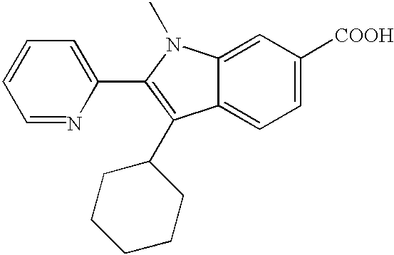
C1=C2C(=CC=C1[COOH])C(C1CCCCC1)=C(C1=CC=CC=N1)N2C
